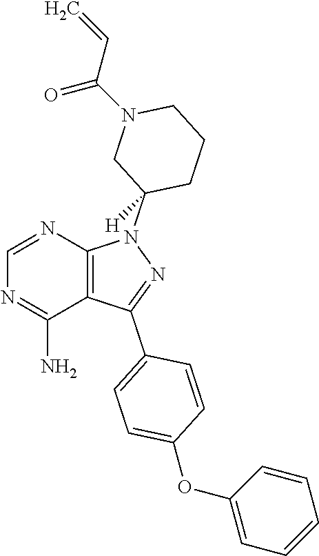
C1=NC2=C(C(N)=N1)C(C1=CC=C(OC3=CC=CC=C3)C=C1)=NN2C1([H])CCCN(C(C=C)=O)C1
